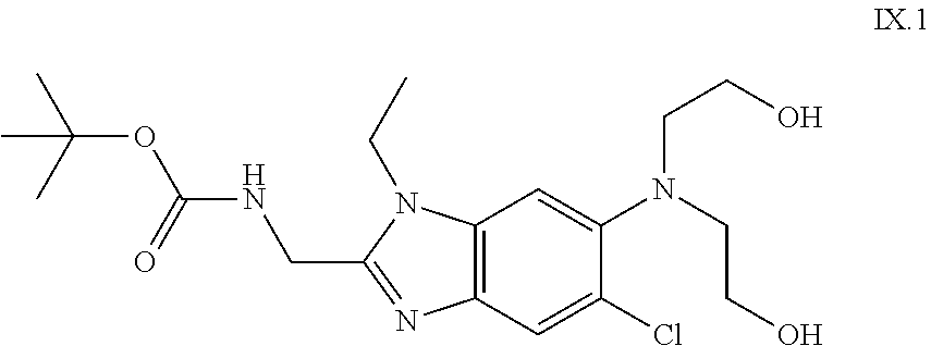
C12=C(C=C(Cl)C(N(CCO)CCO)=C1)N=C(CNC(OC(C)(C)C)=O)N2CC
